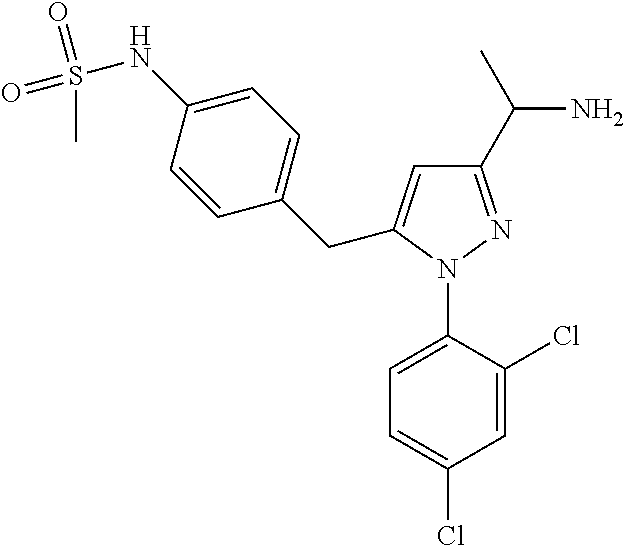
C1=C(N2N=C(C(N)C)C=C2CC2=CC=C(NS(=O)(=O)C)C=C2)C(Cl)=CC(Cl)=C1
